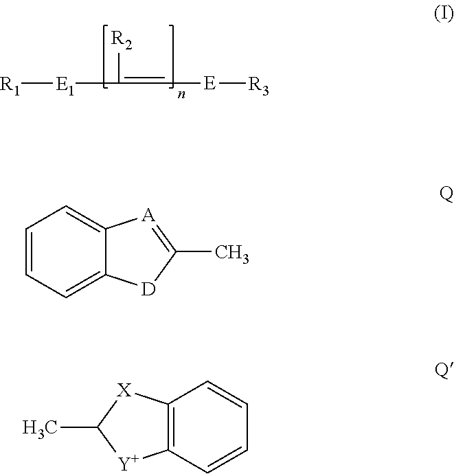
[R1][E1]C([R2])=C[E][R3].C1=CC=C2C(=C1)[A]=C(C)[D]2.C12=C(C=CC=C1)[Y]C(C)[X]2
